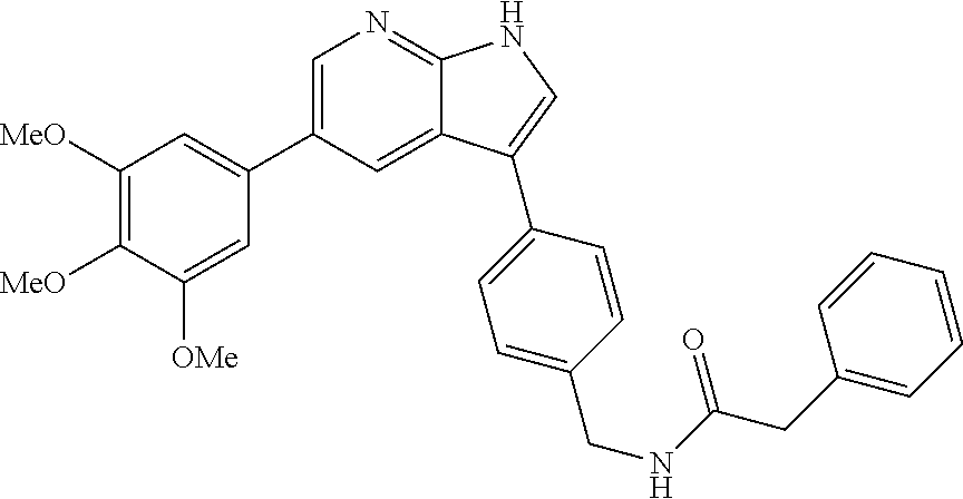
C1(C2=CN=C3C(=C2)C(C2=CC=C(CNC(=O)CC4=CC=CC=C4)C=C2)=CN3)=CC([MeO])=C([MeO])C([OMe])=C1
